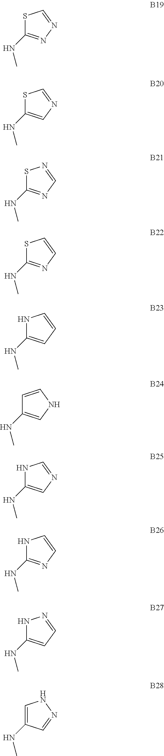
S1C(NC)=NN=C1.S1C(NC)=CN=C1.S1C(NC)=NC=N1.S1C(NC)=NC=C1.N1C(NC)=CC=C1.C1=CNC=C1NC.N1C(NC)=CN=C1.N1C(NC)=NC=C1.N1C(NC)=CC=N1.C1=C(NC)C=NN1
